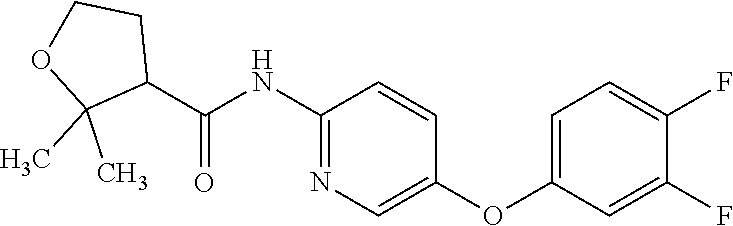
C1(NC(=O)C2CCOC2(C)C)=NC=C(OC2=CC=C(F)C(F)=C2)C=C1
